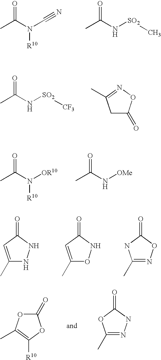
CC(N(C#N)[R10])=O.CC(N[SO2]C)=O.CC(N[SO2][CF3])=O.C1C(=O)ON=C1C.CC(N([OR10])[R10])=O.CC(N[OMe])=O.C1(C)=CC(=O)NN1.C1(C)=CC(=O)NO1.C1(C)=NOC(=O)N1.C1(=O)OC(C)=C([R10])O1.C1(C)=NNC(=O)O1
